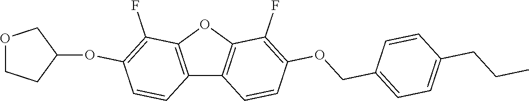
C12=C(OC3=C1C=CC(OCC1=CC=C(CCC)C=C1)=C3F)C(F)=C(OC1CCOC1)C=C2
